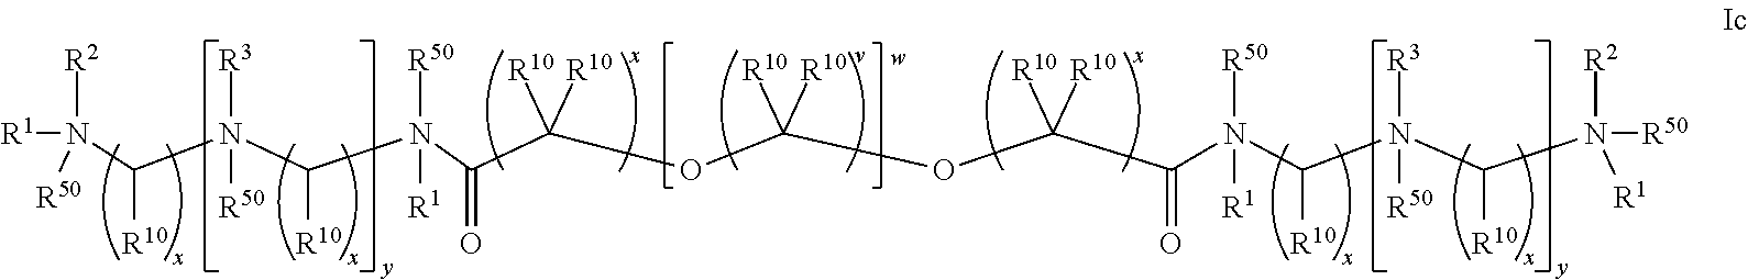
[R1]N(C(N(C(N([R50])([R1])C(=O)C(OC([R10])(OC(C(N(C(N(C(N([R50])([R1])[R2])[R10])([R3])[R50])[R10])([R1])[R50])=O)([R10])[R10])[R10])([R10])[R10])[R10])([R3])[R50])[R10])([R50])[R2]
